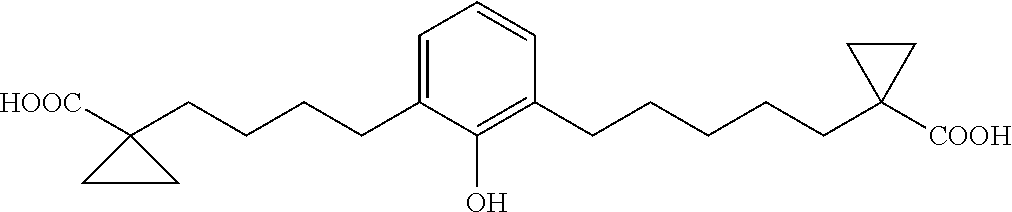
C(CCCC1([HOOC])CC1)C1=CC=CC(CCCCCC2([COOH])CC2)=C1O
